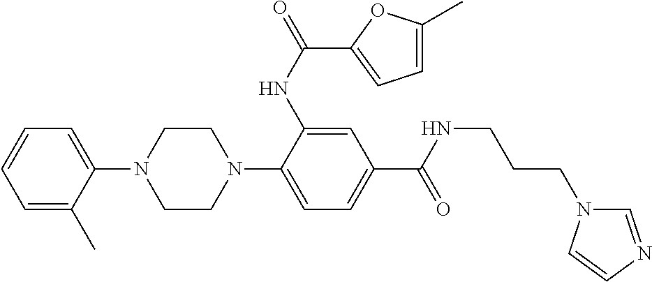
C1CN(C2=CC=C(C(NCCCN3C=NC=C3)=O)C=C2NC(=O)C2=CC=C(C)O2)CCN1C1=CC=CC=C1C
